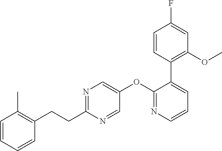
C1=CC=CC(CCC2=NC=C(OC3=NC=CC=C3C3=C(OC)C=C(F)C=C3)C=N2)=C1C
